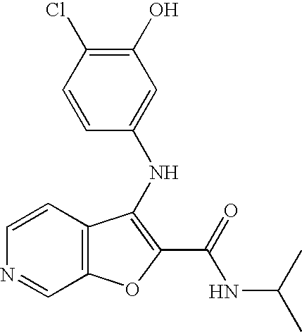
N(C1=C(C(=O)NC(C)C)OC2=C1C=CN=C2)C1=CC(O)=C(Cl)C=C1
